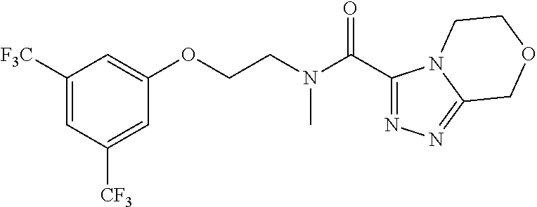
C1=C(OCCN(C(C2=NN=C3N2CCOC3)=O)C)C=C([CF3])C=C1[F3C]
